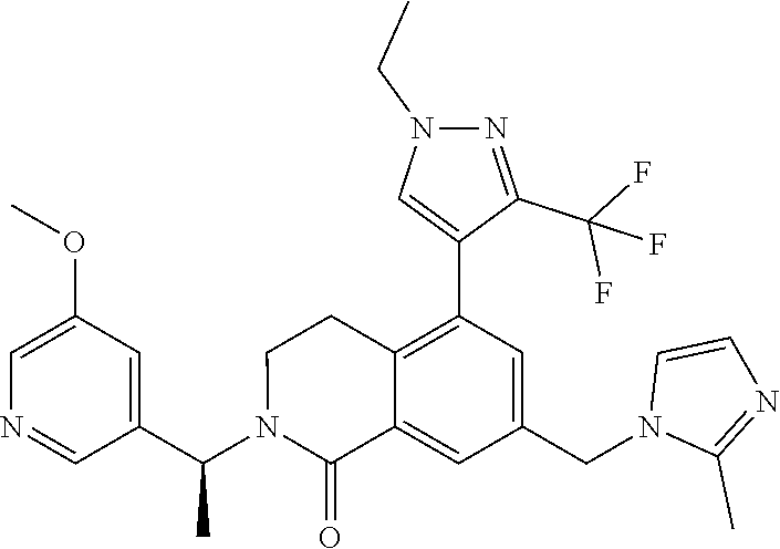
C1(C(N2C(=O)C3=CC(CN4C(C)=NC=C4)=CC(C4=CN(CC)N=C4C(F)(F)F)=C3CC2)C)=CC(OC)=CN=C1
